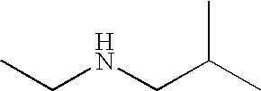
C(NCC(C)C)C
